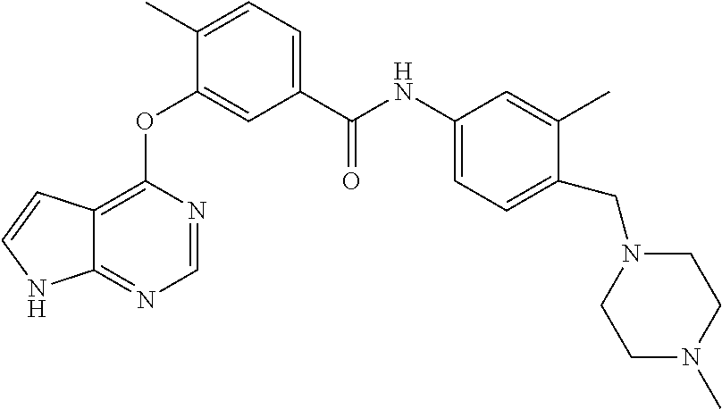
O(C1=CC(C(NC2=CC=C(CN3CCN(C)CC3)C(C)=C2)=O)=CC=C1C)C1=C2C(=NC=N1)NC=C2
